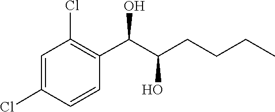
C1(Cl)=CC(Cl)=C(C(C(CCCC)O)O)C=C1
